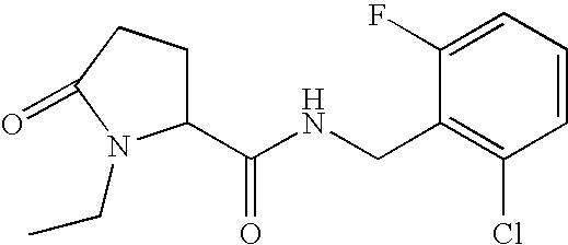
C1(C(NCC2=C(Cl)C=CC=C2F)=O)CCC(=O)N1CC
